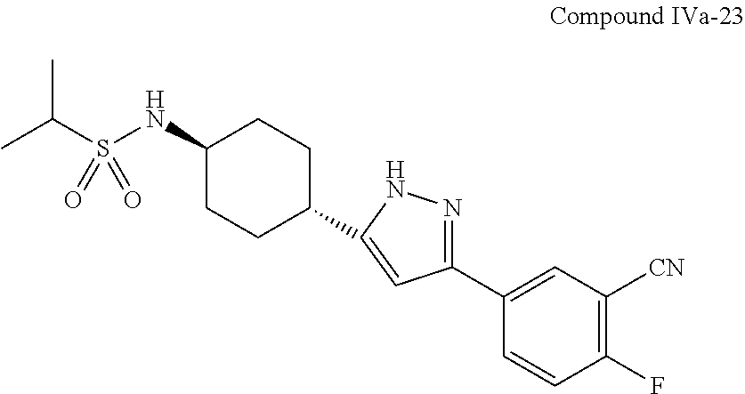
C1(NS(C(C)C)(=O)=O)CCC(C2=CC(C3=CC([CN])=C(F)C=C3)=NN2)CC1
